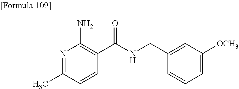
N1=C(C)C=CC(C(NCC2=CC([OCH3])=CC=C2)=O)=C1N
